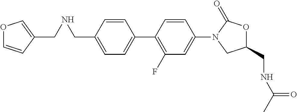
C1(CNCC2=COC=C2)=CC=C(C2=C(F)C=C(N3CC(CNC(C)=O)OC3=O)C=C2)C=C1
